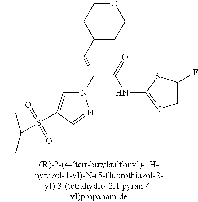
C1(CC(N2C=C(S(C(C)(C)C)(=O)=O)C=N2)C(=O)NC2=NC=C(F)S2)CCOCC1
